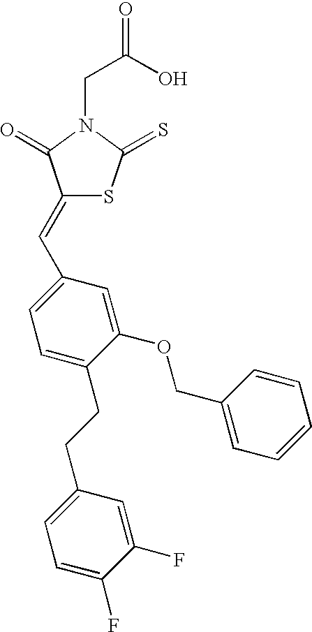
C(C(O)=O)N1C(=S)SC(=CC2=CC=C(CCC3=CC=C(F)C(F)=C3)C(OCC3=CC=CC=C3)=C2)C1=O
